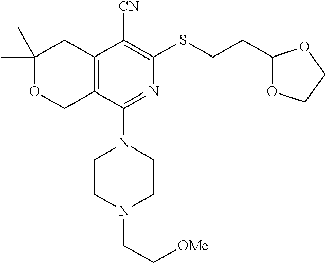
C1(C)(C)OCC2=C(C1)C([CN])=C(SCCC1OCCO1)N=C2N1CCN(CC[OMe])CC1
